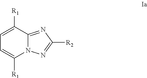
C1=C([R1])C2=NC([R2])=NN2C([R1])=C1
